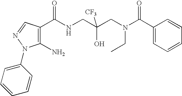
C1(C(NCC(CN(C(C2=CC=CC=C2)=O)CC)(O)[CF3])=O)=C(N)N(C2=CC=CC=C2)N=C1
